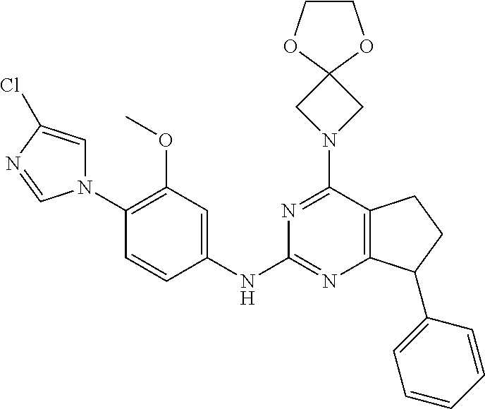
C1(OC)=C(N2C=C(Cl)N=C2)C=CC(NC2=NC3=C(C(N4CC5(C4)OCCO5)=N2)CCC3C2=CC=CC=C2)=C1
